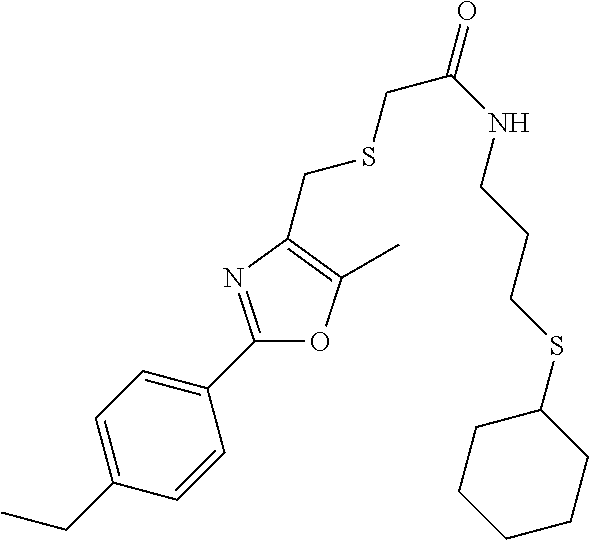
C1=C(CC)C=CC(C2=NC(CSCC(=O)NCCCSC3CCCCC3)=C(C)O2)=C1
